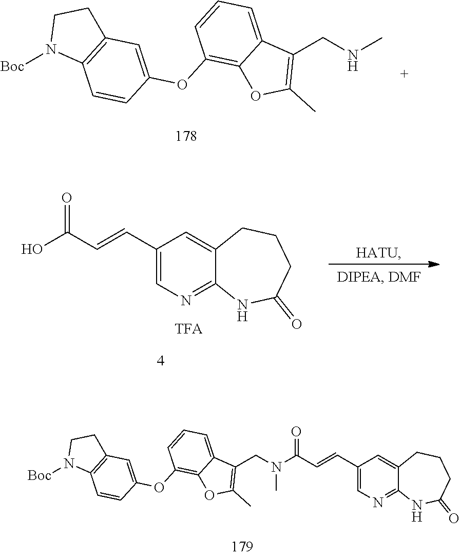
N(CC1=C(C)OC2=C(OC3=CC4=C(C=C3)N([Boc])CC4)C=CC=C21)C.C1(C=CC(O)=O)=CN=C2C(=C1)CCCC(=O)N2.C1=CC=C2C(=C1OC1=CC3=C(C=C1)N([Boc])CC3)OC(C)=C2CN(C)C(=O)C=CC1=CN=C2C(=C1)CCCC(=O)N2
